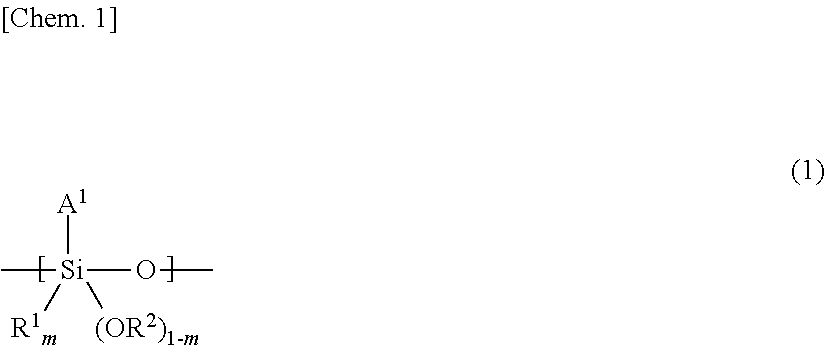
C[Si](OC)([A1])([R1m])[(OR2)1-m]
